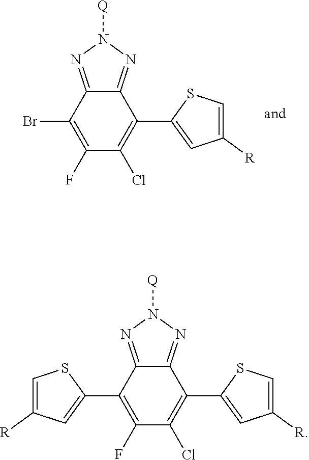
C1(Br)=C(F)C(Cl)=C(C2=CC([R])=CS2)C2=NN([Q])N=C12.C1(C2=CC([R])=CS2)=C(F)C(Cl)=C(C2=CC([R])=CS2)C2=NN([Q])N=C12
